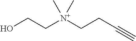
C(C[N+](CCC#C)(C)C)O
